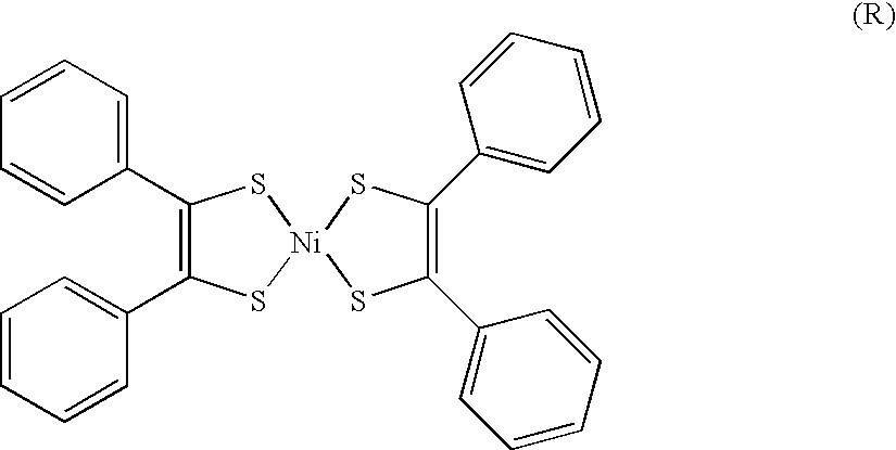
C1=CC=C(C2=C(C3=CC=CC=C3)S[Ni]3(S2)SC(C2=CC=CC=C2)=C(C2=CC=CC=C2)S3)C=C1
